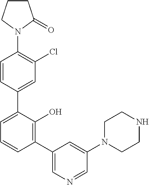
C1=CC(C2=CC=CC(C3=CN=CC(N4CCNCC4)=C3)=C2O)=CC(Cl)=C1N1C(=O)CCC1
